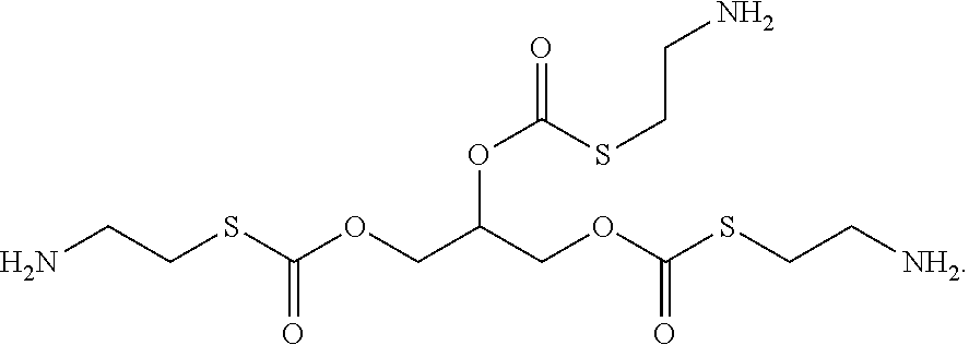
NCCSC(OCC(COC(SCC[NH2])=O)OC(SCCN)=O)=O
